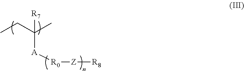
[A](C([R7])(CC)C)[R0][Z][R8]
